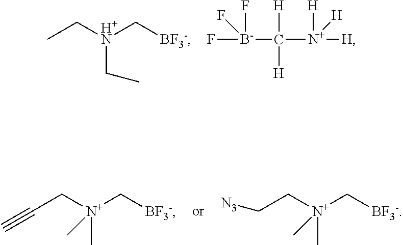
CC[H+N](C[BF3-])CC.F[B-](C([N+]([H])([H])[H])([H])[H])(F)F.C(C[N+](C[BF3-])(C)C)#C.C(C[N+](C[BF3-])(C)C)[N3]
